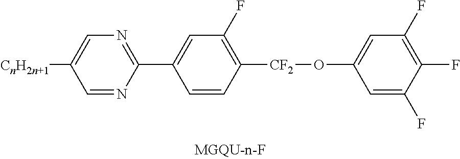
C1([CnH2n+1])=CN=C(C2=CC(F)=C([CF2]OC3=CC(F)=C(F)C(F)=C3)C=C2)N=C1
